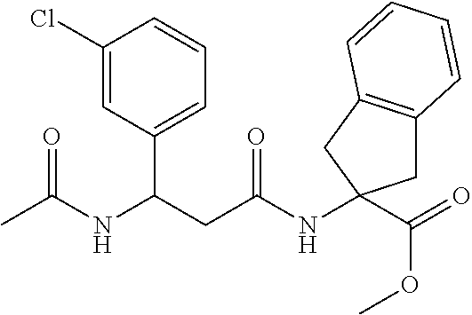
C1(Cl)=CC(C(NC(C)=O)CC(NC2(C(OC)=O)CC3=C(C2)C=CC=C3)=O)=CC=C1
